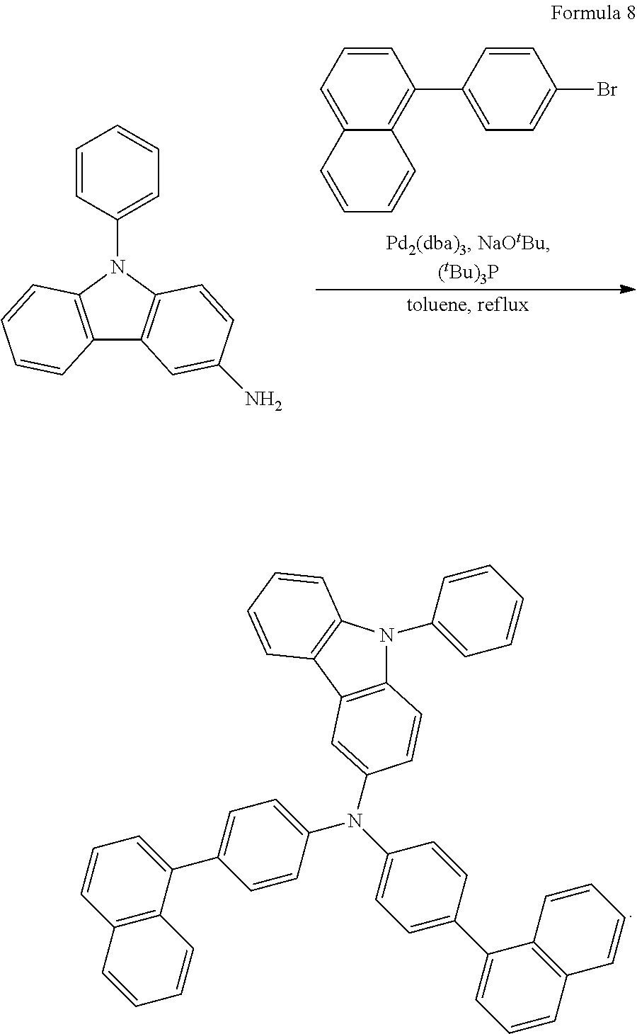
C1=CC=C2C(=C1C1=CC=C(Br)C=C1)C=CC=C2.C12=C(N(C3=CC=CC=C3)C3=C1C=C(N)C=C3)C=CC=C2.C12=C(C3=C(N1C1=CC=CC=C1)C=CC=C3)C=C(N(C1=CC=C(C3=CC=CC4=C3C=CC=C4)C=C1)C1=CC=C(C3=CC=CC4=C3C=CC=C4)C=C1)C=C2
